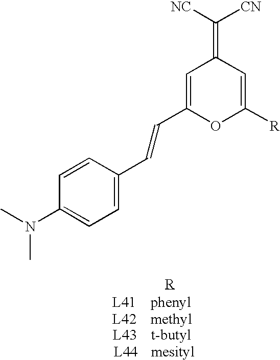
C1(N(C)C)=CC=C(C=CC2=CC(=C([CN])[NC])C=C([R])O2)C=C1
